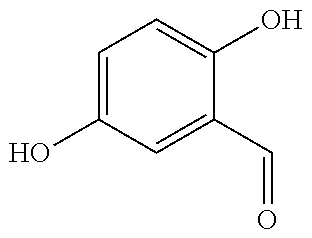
C1=C(O)C=C(C=O)C(O)=C1
